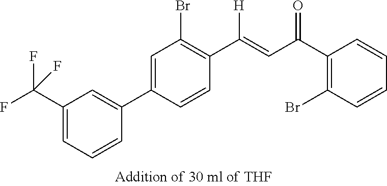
C1=C(C2=CC(C(F)(F)F)=CC=C2)C=CC(C([H])=CC(C2=C(Br)C=CC=C2)=O)=C1Br
